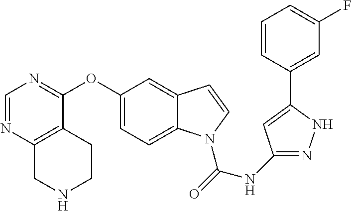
O(C1=CC=C2C(=C1)C=CN2C(=O)NC1=NNC(C2=CC(F)=CC=C2)=C1)C1=NC=NC2=C1CCNC2
